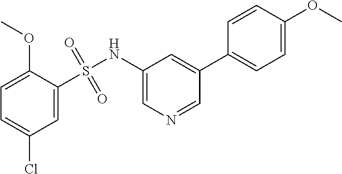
C1=C(Cl)C=C(S(NC2=CN=CC(C3=CC=C(OC)C=C3)=C2)(=O)=O)C(OC)=C1
